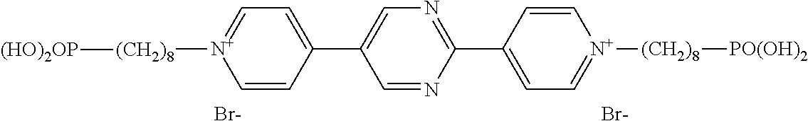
C1=CC(C2=CN=C(C3=CC=[N+]([(CH2)8][PO(OH)2])C=C3)N=C2)=CC=[N+]1[(CH2)8][(HO)2OP].[Br-].[Br-]
